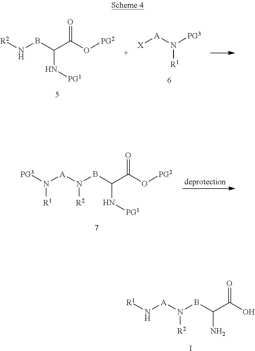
[X][A]N([PG3])[R1].N(BC(C(O[PG2])=O)N[PG1])[R2].N(BC(C(O[PG2])=O)N[PG1])([A]N([PG3])[R1])[R2].N(BC(C(O)=O)N)([A]N[R1])[R2].I
